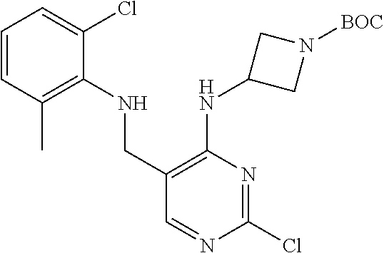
C(C1=C(NC2CN([BOC])C2)N=C(Cl)N=C1)NC1=C(C)C=CC=C1Cl
